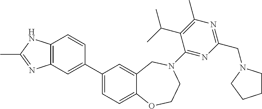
C1(C2=CC3=C(C=C2)NC(C)=N3)=CC=C2C(=C1)CN(C1=NC(CN3CCCC3)=NC(C)=C1C(C)C)CCO2
